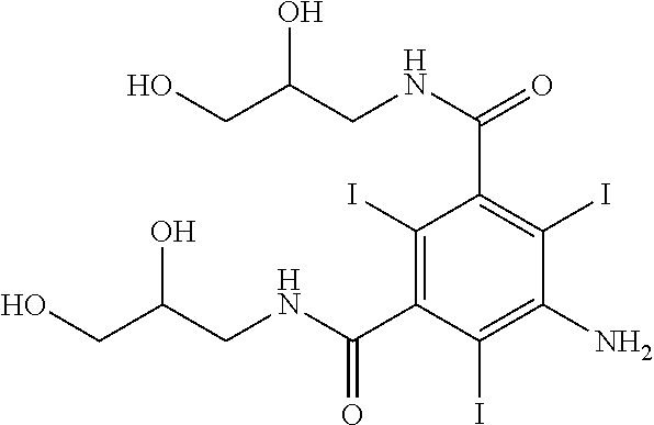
OC(CNC(C1=C(I)C(C(NCC(CO)O)=O)=C(I)C(N)=C1I)=O)CO
